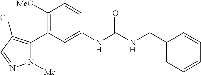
C1([OMe])=C(C2=C(Cl)C=NN2[Me])C=C(NC(=O)NCC2=CC=CC=C2)C=C1
